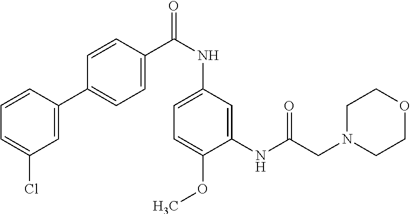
C1=C(C2=CC=C(C(NC3=CC=C(OC)C(NC(CN4CCOCC4)=O)=C3)=O)C=C2)C=CC=C1Cl
